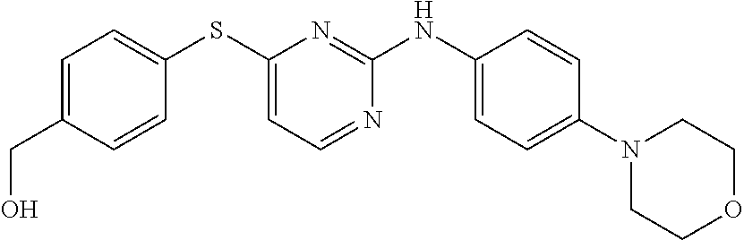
C1=CC(NC2=NC(SC3=CC=C(CO)C=C3)=CC=N2)=CC=C1N1CCOCC1
